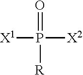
O=P([R])([X1])[X2]
